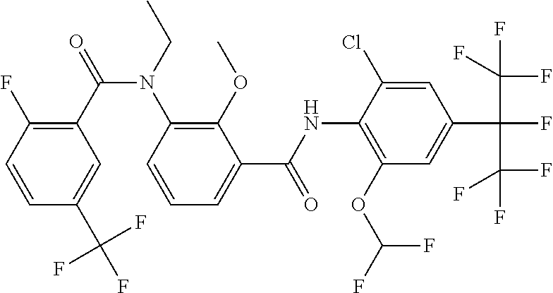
C1=CC(F)=C(C(=O)N(C2=C(OC)C(C(NC3=C(OC(F)F)C=C(C(C(F)(F)F)(C(F)(F)F)F)C=C3Cl)=O)=CC=C2)CC)C=C1C(F)(F)F
